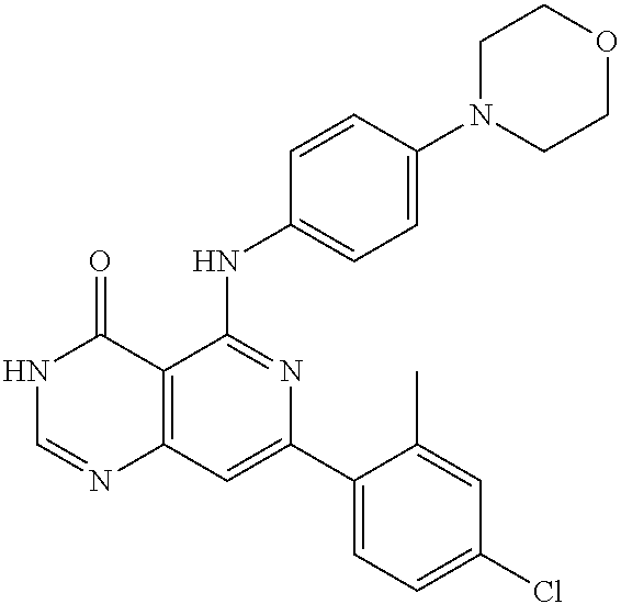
C12=C(C=C(C3=CC=C(Cl)C=C3C)N=C1NC1=CC=C(N3CCOCC3)C=C1)N=CNC2=O
